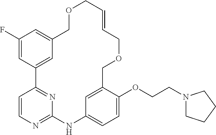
C1(F)=CC2=CC(=C1)COCC=CCOCC1=CC(=CC=C1OCCN1CCCC1)NC1=NC=CC2=N1
